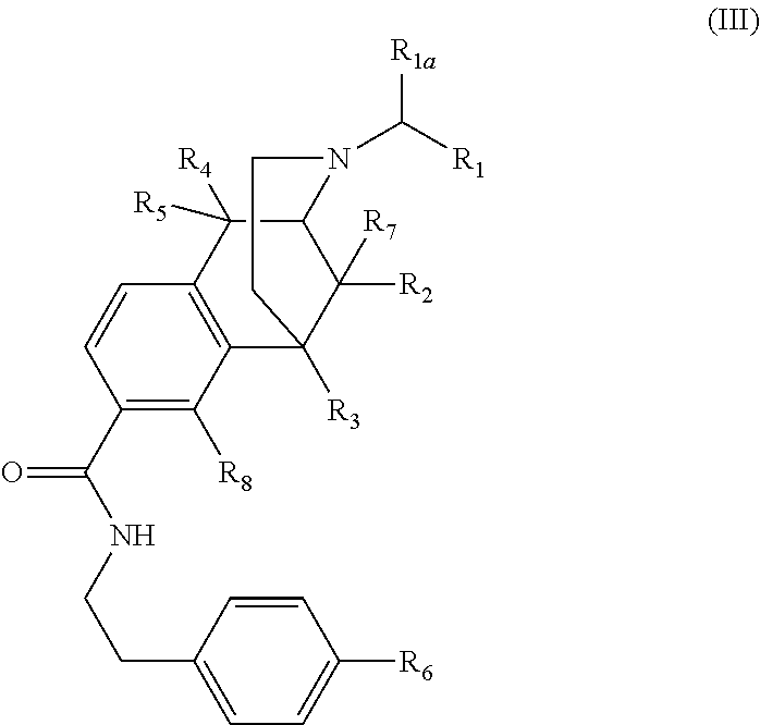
C1(C(NCCC2=CC=C([R6])C=C2)=O)=C([R8])C2=C(C=C1)C([R5])([R4])C1C([R2])([R7])C2([R3])CCN1C([R1])[R1a]
